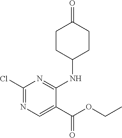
C1(Cl)=NC=C(C(OCC)=O)C(NC2CCC(=O)CC2)=N1
